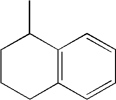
C12=C(C=CC=C1)CCCC2C
